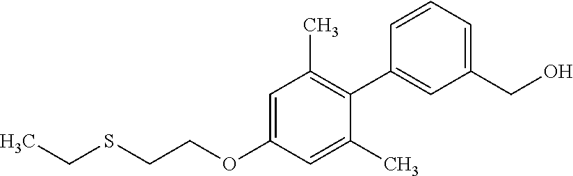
O(C1=CC(C)=C(C2=CC(CO)=CC=C2)C(C)=C1)CCSCC
